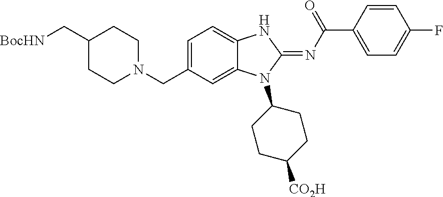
C1(C[BocHN])CCN(CC2=CC=C3C(=C2)N(C2CCC([CO2H])CC2)C(=NC(C2=CC=C(F)C=C2)=O)N3)CC1
